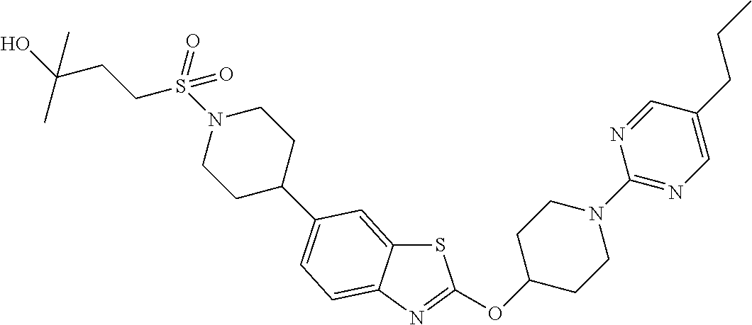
S1C2=CC(C3CCN(S(CCC(O)(C)C)(=O)=O)CC3)=CC=C2N=C1OC1CCN(C2=NC=C(CCC)C=N2)CC1
